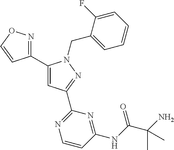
C1(C2=CC(C3=NC=CC(NC(C(N)(C)C)=O)=N3)=NN2CC2=CC=CC=C2F)=NOC=C1
